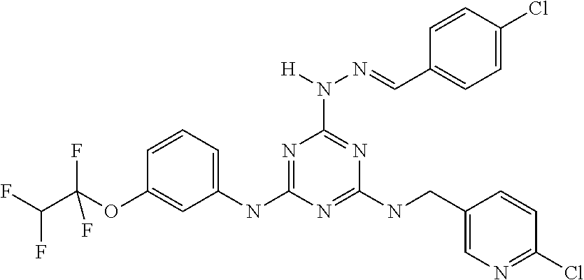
C1(NC2=NC(N(N=CC3=CC=C(Cl)C=C3)[H])=NC(NCC3=CN=C(Cl)C=C3)=N2)=CC=CC(OC(F)(C(F)F)F)=C1
